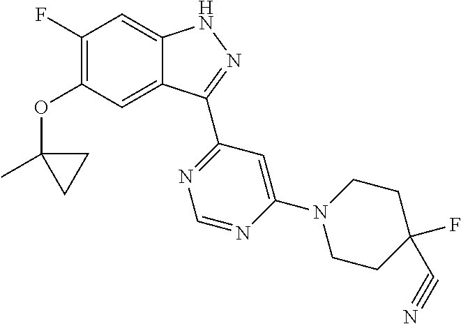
O(C1=C(F)C=C2C(=C1)C(C1=NC=NC(N3CCC(F)(C#N)CC3)=C1)=NN2)C1(C)CC1
